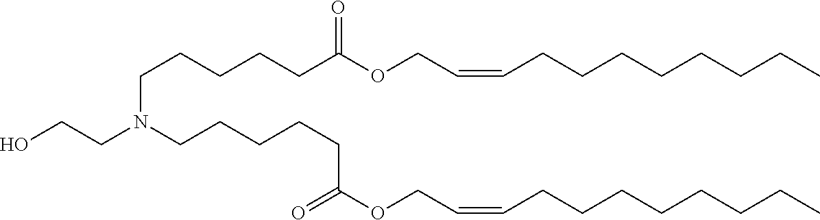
C(=CCOC(CCCCCN(CCCCCC(OCC=CCCCCCCCC)=O)CCO)=O)CCCCCCCC
